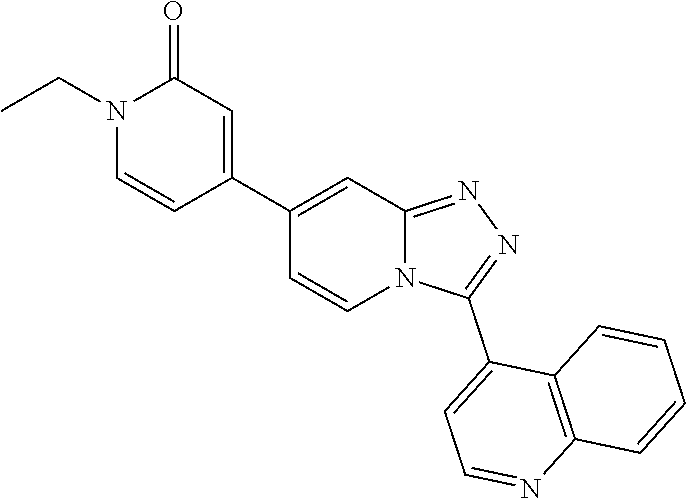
N12C(=NN=C1C1=CC=NC3=C1C=CC=C3)C=C(C1=CC(=O)N(CC)C=C1)C=C2
